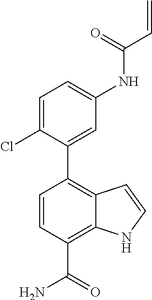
C1=C(Cl)C(C2=C3C(=C(C(=O)N)C=C2)NC=C3)=CC(NC(C=C)=O)=C1
